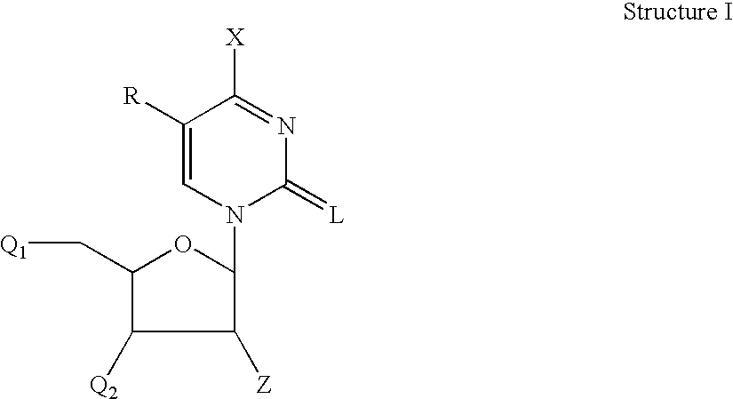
C1([Q2])C(C[Q1])OC(N2C(=[L])N=C([X])C([R])=C2)C1[Z]
